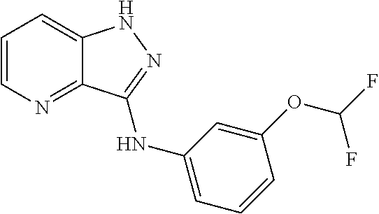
C1=CN=C2C(=C1)NN=C2NC1=CC=CC(OC(F)F)=C1
